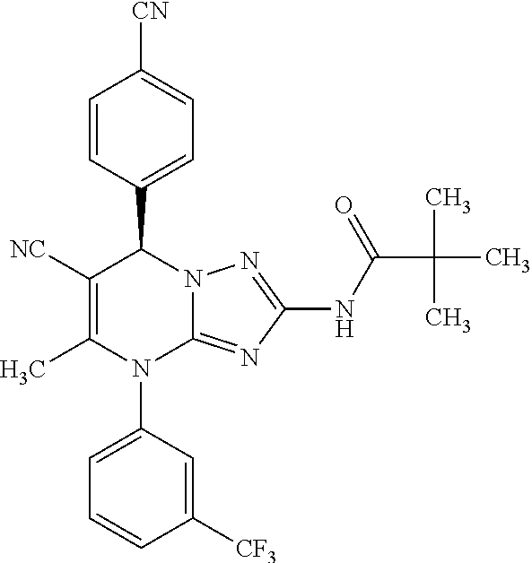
C1=CC(C2C([NC])=C(C)N(C3=CC=CC([CF3])=C3)C3=NC(NC(C(C)(C)C)=O)=NN23)=CC=C1[CN]
